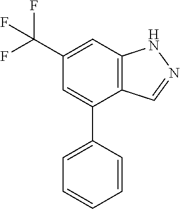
C12=C(C=C(C(F)(F)F)C=C1C1=CC=CC=C1)NN=C2
